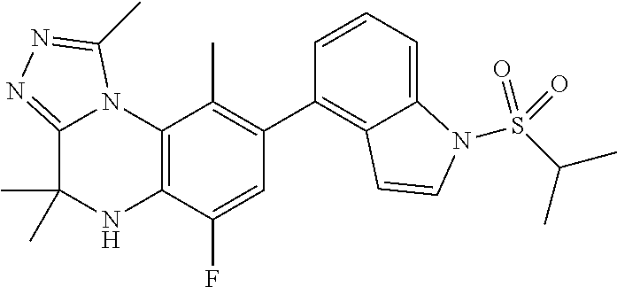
C1(C2=C3C(=CC=C2)N(S(C(C)C)(=O)=O)C=C3)=C(C)C2=C(C(F)=C1)NC(C)(C)C1=NN=C(C)N21
